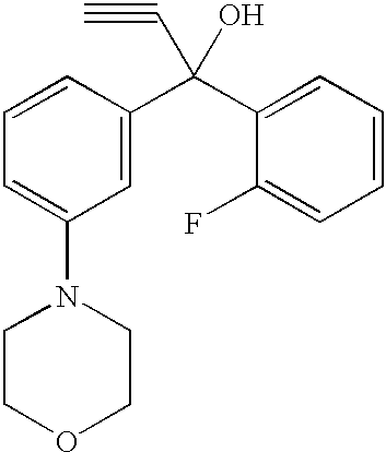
C1=C(N2CCOCC2)C=C(C(C2=CC=CC=C2F)(C#C)O)C=C1
